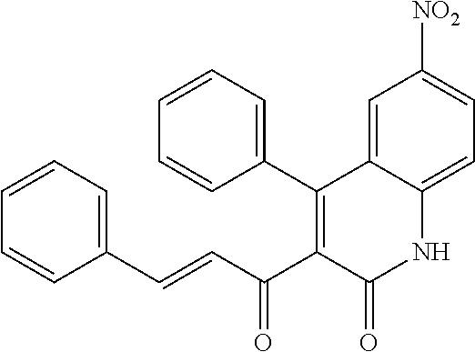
C1(C2=C(C(C=CC3=CC=CC=C3)=O)C(=O)NC3=CC=C([NO2])C=C23)=CC=CC=C1
